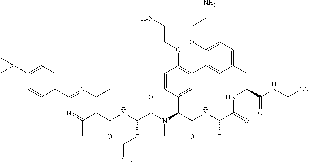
C1(C(NC(C(N(C2C(=O)NC(C)C(=O)NC(C(NC[CN])=O)CC3=CC=C(OCCN)C(=C3)C3=C(OCCN)C=CC2=C3)C)=O)CCN)=O)=C(C)N=C(C2=CC=C(C(C)(C)C)C=C2)N=C1C
